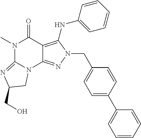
N1(C)C2=NC(CO)CN2C2=NN(CC3=CC=C(C4=CC=CC=C4)C=C3)C(NC3=CC=CC=C3)=C2C1=O
